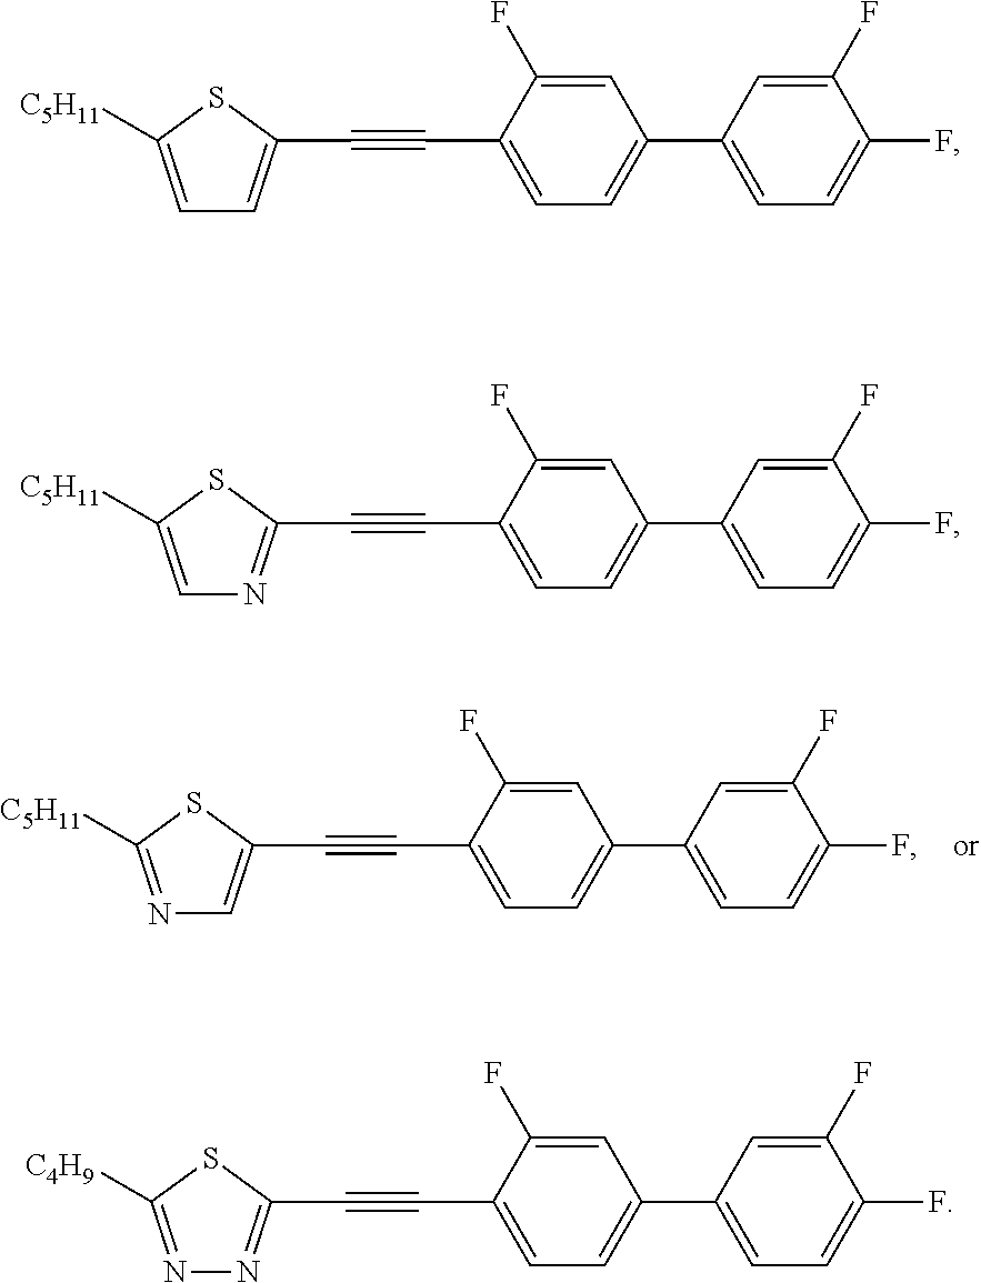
N1=C([C5H11])SC(C#CC2=CC=C(C3=CC=C(F)C(F)=C3)C=C2F)=C1.C1=C([C5H11])SC(C#CC2=CC=C(C3=CC=C(F)C(F)=C3)C=C2F)=C1.C1=C([C5H11])SC(C#CC2=CC=C(C3=CC=C(F)C(F)=C3)C=C2F)=N1.N1=C([C4H9])SC(C#CC2=CC=C(C3=CC=C(F)C(F)=C3)C=C2F)=N1
